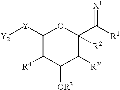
[R2]C1(C([R1])=[X1])C([R3])C([OR3])C([R4])C([Y][Y2])O1
